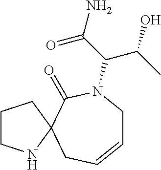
C1CNC2(C1)C(=O)N(C(C(=O)N)C(C)O)CC=CC2
